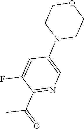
FC1=CC(N2CCOCC2)=CN=C1C(C)=O
